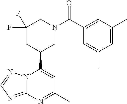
N12C(=NC=N1)N=C(C)C=C2C1CN(C(C2=CC(C)=CC(C)=C2)=O)CC(F)(F)C1
